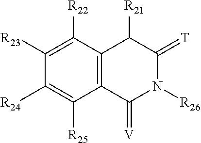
C1([R24])=C([R25])C2=C(C([R22])=C1[R23])C([R21])C(=[T])N([R26])C2=[V]
